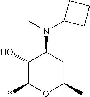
C1(O)C(*)OC(C)CC1N(C)C1CCC1
